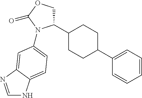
C1(C2CCC(C3=CC=CC=C3)CC2)COC(=O)N1C1=CC=C2NC=NC2=C1
